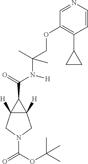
C(N([H])C(COC1=C(C2CC2)C=CN=C1)(C)C)(C1C2([H])C1([H])CN(C(=O)OC(C)(C)C)C2)=O
